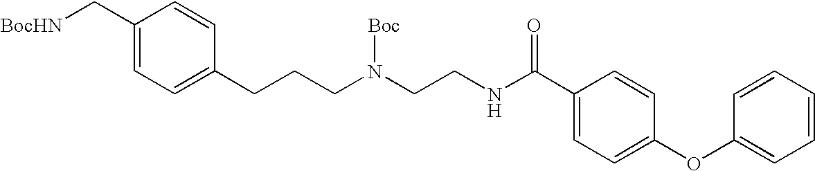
C1(C[BocHN])=CC=C(CCCN(CCNC(C2=CC=C(OC3=CC=CC=C3)C=C2)=O)[Boc])C=C1
